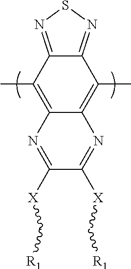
C12=NSN=C1C(C)=C1C(=C2C)N=C([X]C[R1])C([X]C[R1])=N1
